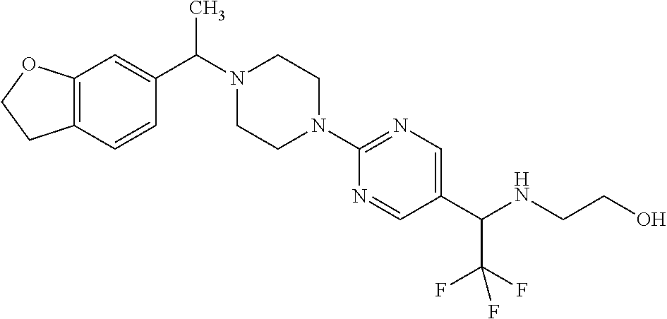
C12=C(C=C(C(N3CCN(C4=NC=C(C(NCCO)C(F)(F)F)C=N4)CC3)C)C=C1)OCC2
